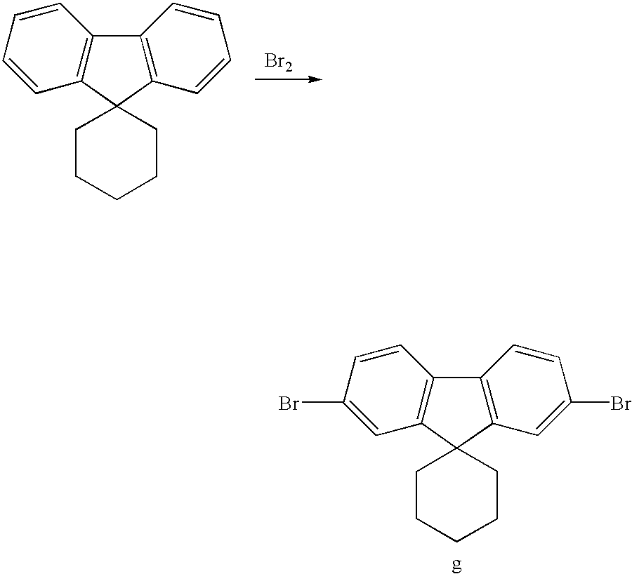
C1=CC=CC2=C1C1(C3=C2C=CC=C3)CCCCC1.[Br2].C1=C(Br)C=CC2=C1C1(C3=C2C=CC(Br)=C3)CCCCC1
